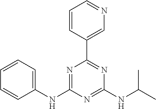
C1(NC2=NC(C3=CN=CC=C3)=NC(NC(C)C)=N2)=CC=CC=C1
